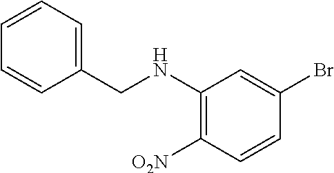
C1=CC=CC=C1CNC1=C([O2N])C=CC(Br)=C1
